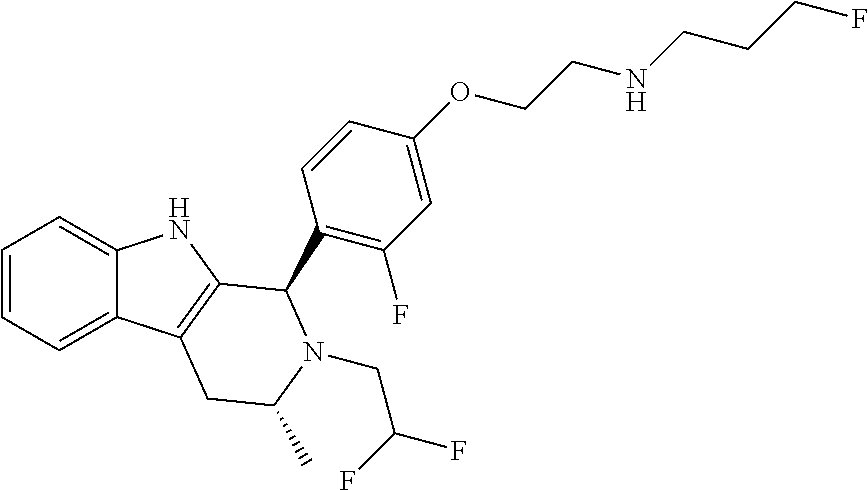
C1=CC=C2C(=C1)NC1=C2CC(C)N(CC(F)F)C1C1=C(F)C=C(OCCNCCCF)C=C1
